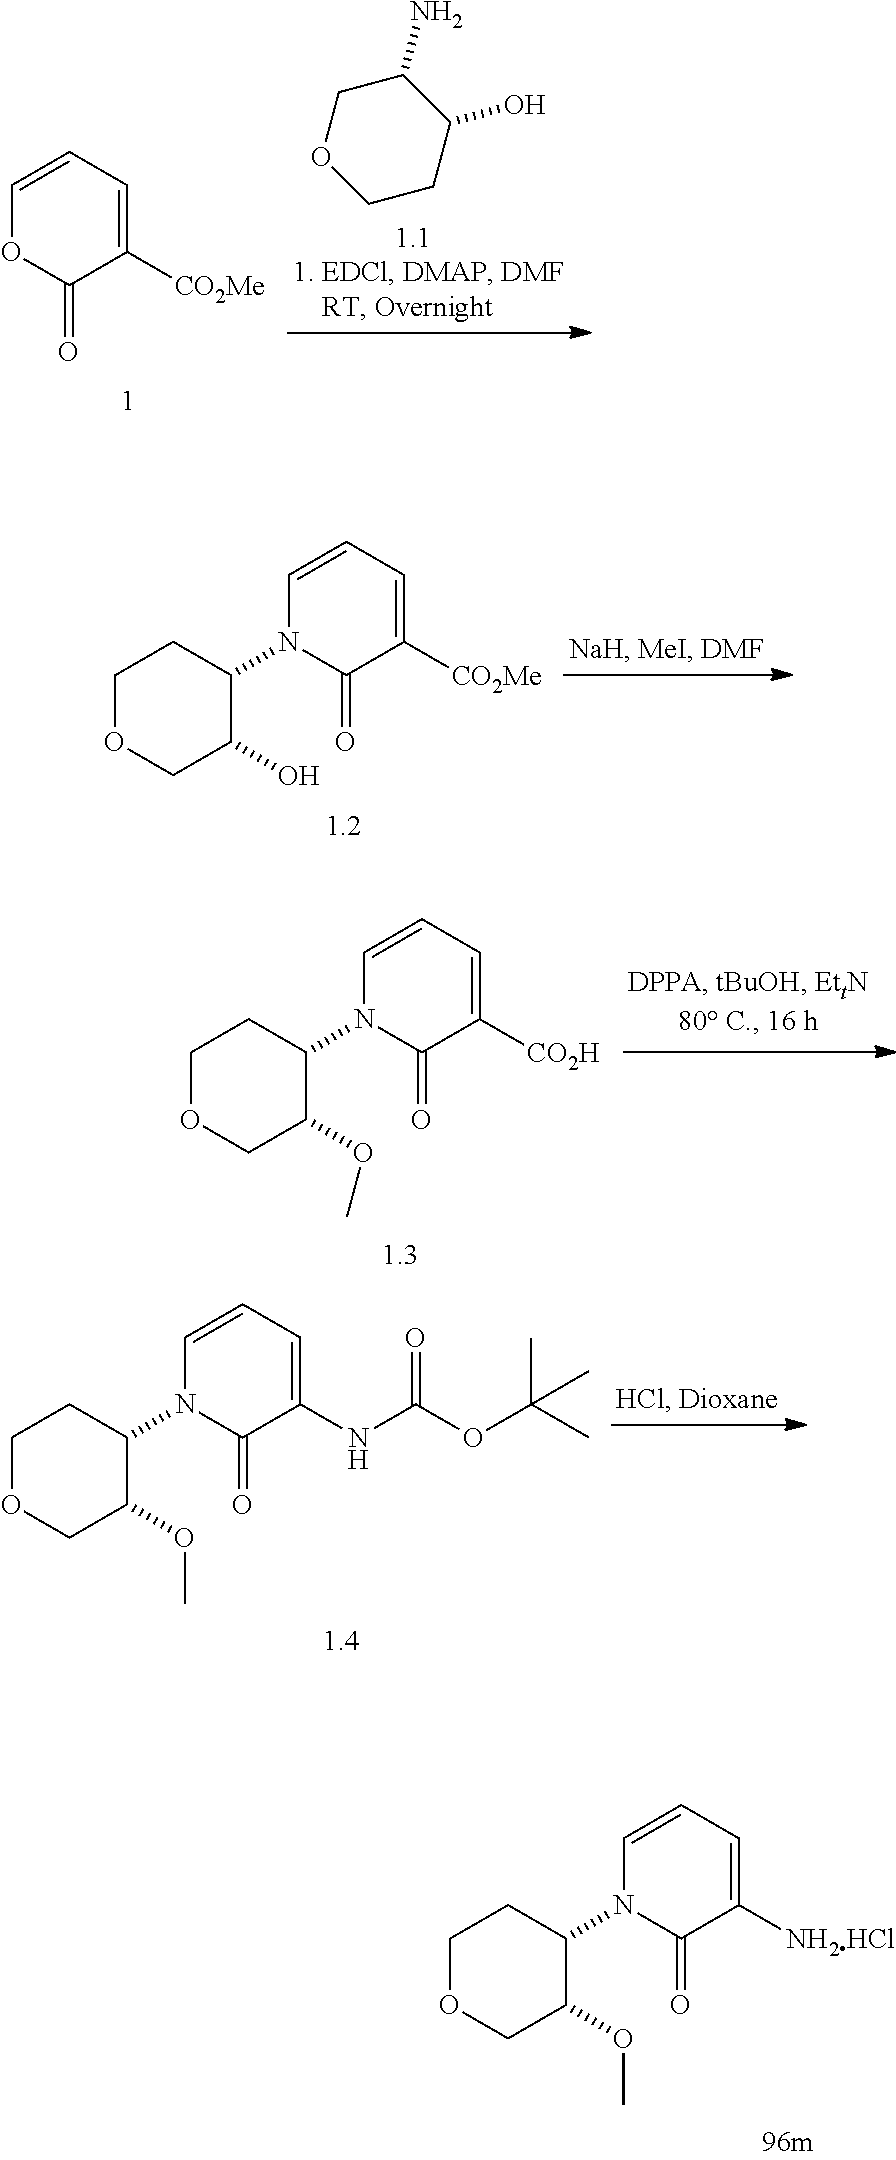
C1=CC=C([CO2Me])C(=O)N1C1CCOCC1O.C1=CC=C(NC(OC(C)(C)C)=O)C(=O)N1C1CCOCC1OC.C1=CC=C([NH2HCl])C(=O)N1C1CCOCC1OC.C1=CC=C([CO2Me])C(=O)O1.C1CC(O)C(N)CO1.C1=CC=C([CO2H])C(=O)N1C1CCOCC1OC
